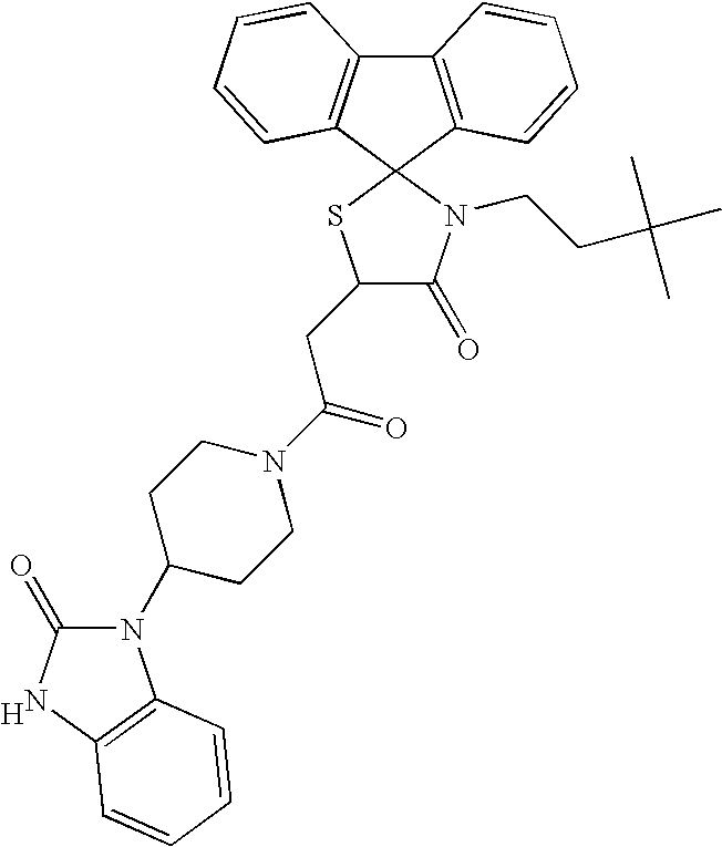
C12=C(C3(C4=C1C=CC=C4)SC(CC(N1CCC(N4C(=O)NC5=C4C=CC=C5)CC1)=O)C(=O)N3CCC(C)(C)C)C=CC=C2.[H]
